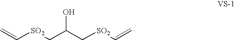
C=C[SO2]CC(C[SO2]C=C)O
